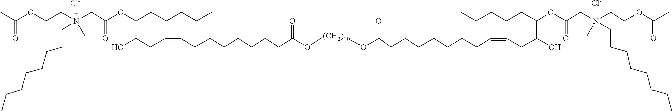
[Cl-].[Cl-].CC(OCCN(CC(OC(CCCCC)C(CC=CCCCCCCCC(O[(CH2)10]OC(=O)CCCCCCCC=CCC(O)C(CCCCC)OC(CN(CCOC(C)=O)(CCCCCCCC)C)=O)=O)O)=O)(C)CCCCCCCC)=O
